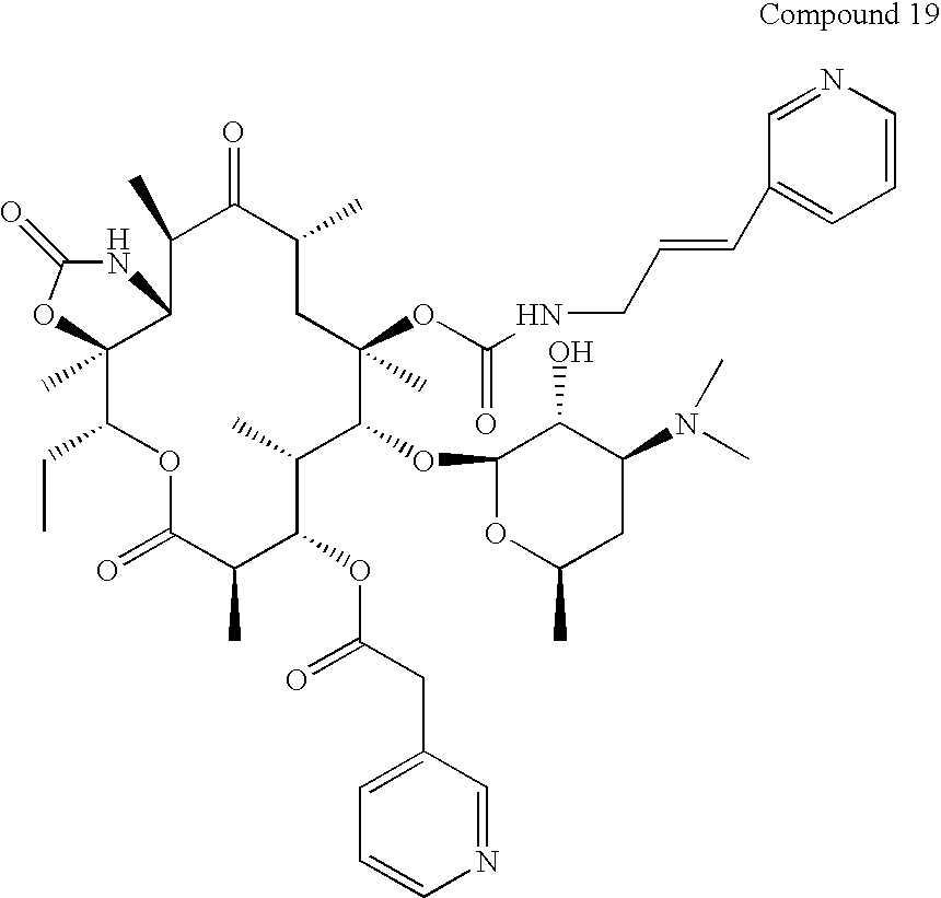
C12(C)C(CC)OC(=O)C(C)C(OC(CC3=CC=CN=C3)=O)C(C)C(OC3OC(C)CC(N(C)C)C3O)C(C)(OC(NCC=CC3=CC=CN=C3)=O)CC(C)C(=O)C(C)C1NC(=O)O2
